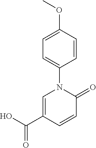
C1=C(C(O)=O)C=CC(=O)N1C1=CC=C(OC)C=C1
